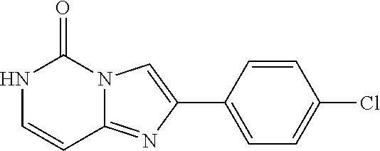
N1C=CC2=NC(C3=CC=C(Cl)C=C3)=CN2C1=O
